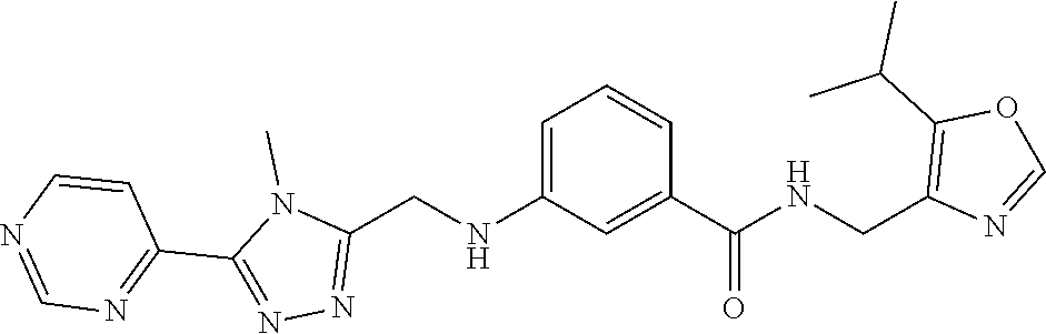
N1=C(C2=NN=C(CNC3=CC=CC(C(=O)NCC4=C(C(C)C)OC=N4)=C3)N2C)C=CN=C1
